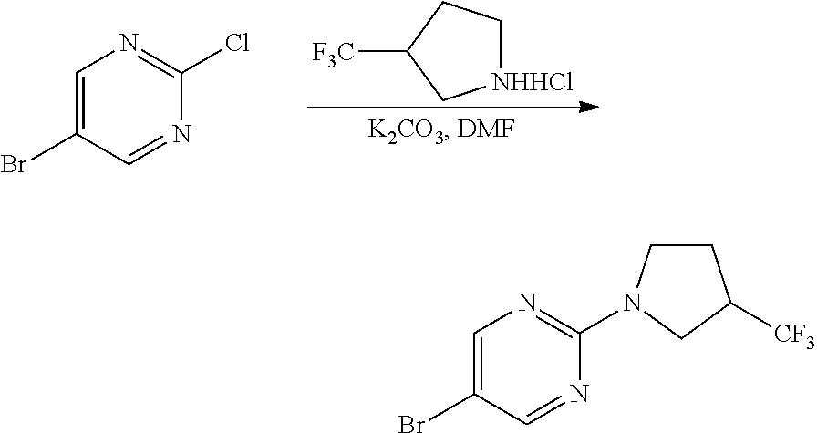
C1=C(Br)C=NC(Cl)=N1.[NHHCl]1CCC([F3C])C1.C1=C(Br)C=NC(N2CCC([CF3])C2)=N1
